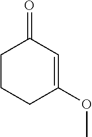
C1CCC(OC)=CC1=O
